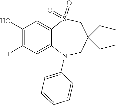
C1=CC=C(N2C3=CC(I)=C(O)C=C3S(=O)(=O)CC(CC)(CC)C2)C=C1
